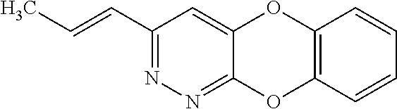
C(=CC1=NN=C2C(=C1)OC1=C(O2)C=CC=C1)C
